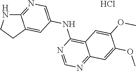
C12=NC=C(NC3=C4C(=NC=N3)C=C(OC)C(OC)=C4)C=C1CCN2.Cl
